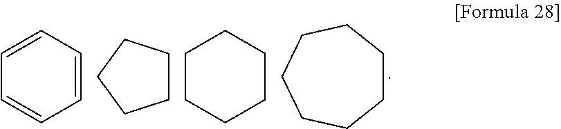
C1=CC=CC=C1.C1CCCC1.C1CCCCC1.C1CCCCCC1
